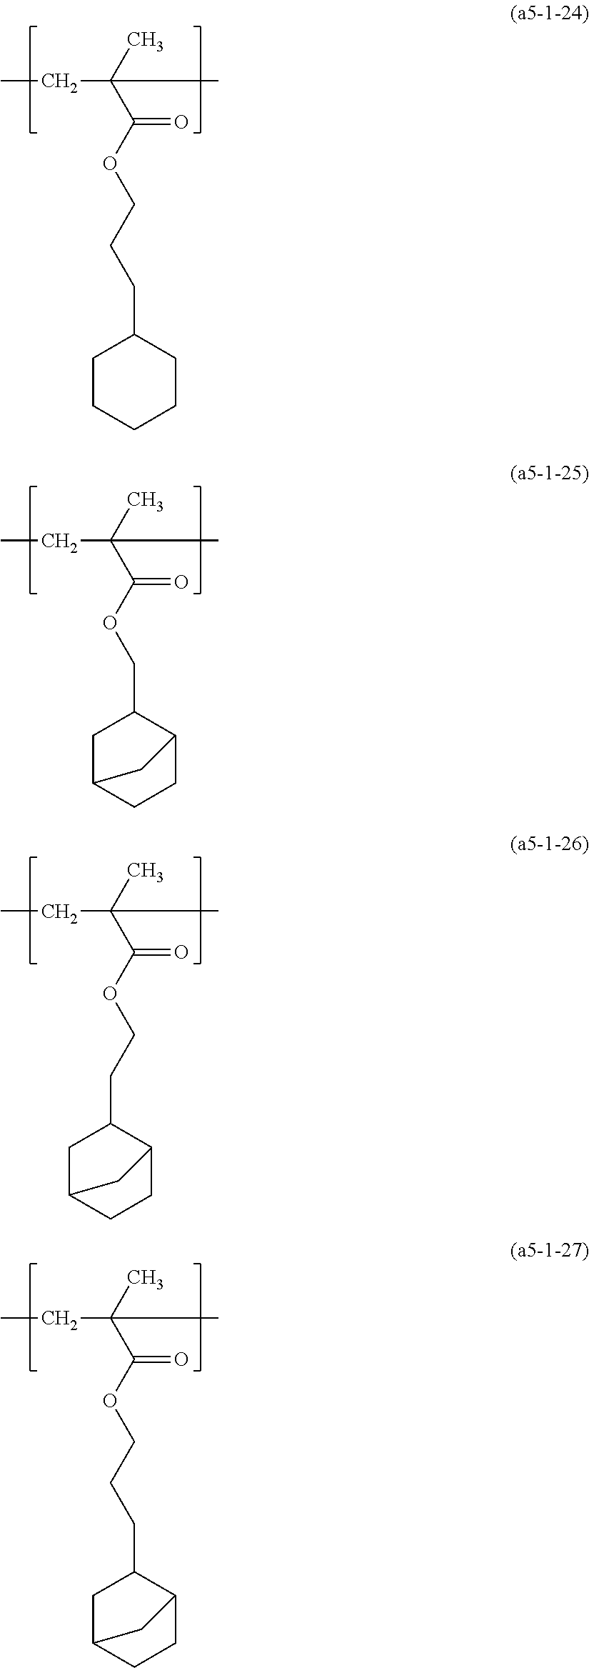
CCC(C)(C(OCCCC1CCCCC1)=O)C.CCC(C)(C(OCC1CC2CCC1C2)=O)C.CCC(C)(C(OCCC1CC2CCC1C2)=O)C.CCC(C)(C(OCCCC1CC2CCC1C2)=O)C
